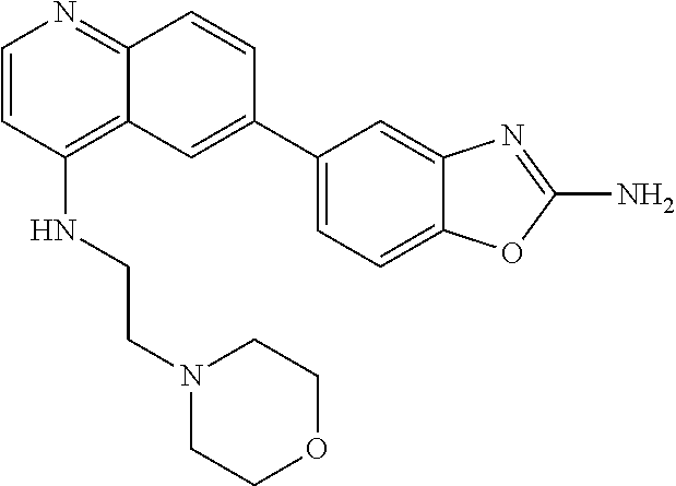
C1=CC(NCCN2CCOCC2)=C2C(=N1)C=CC(C1=CC=C3C(=C1)N=C(N)O3)=C2
